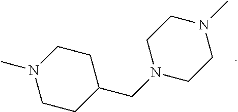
C1(CN2CCN(C)CC2)CCN(C)CC1
